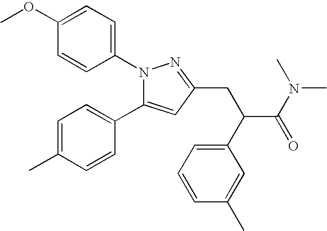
C1(OC)=CC=C(N2C(C3=CC=C(C)C=C3)=CC(CC(C(N(C)C)=O)C3=CC=CC(C)=C3)=N2)C=C1
